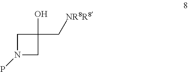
C1N(P)CC1(O)C[NR8R8]
